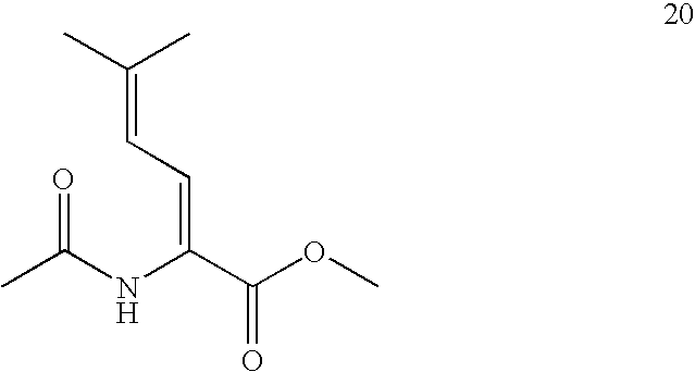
CC(=CC=C(C(OC)=O)NC(C)=O)C
